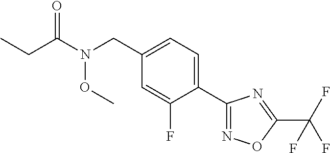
C1(CN(C(CC)=O)OC)=CC=C(C2=NOC(C(F)(F)F)=N2)C(F)=C1
